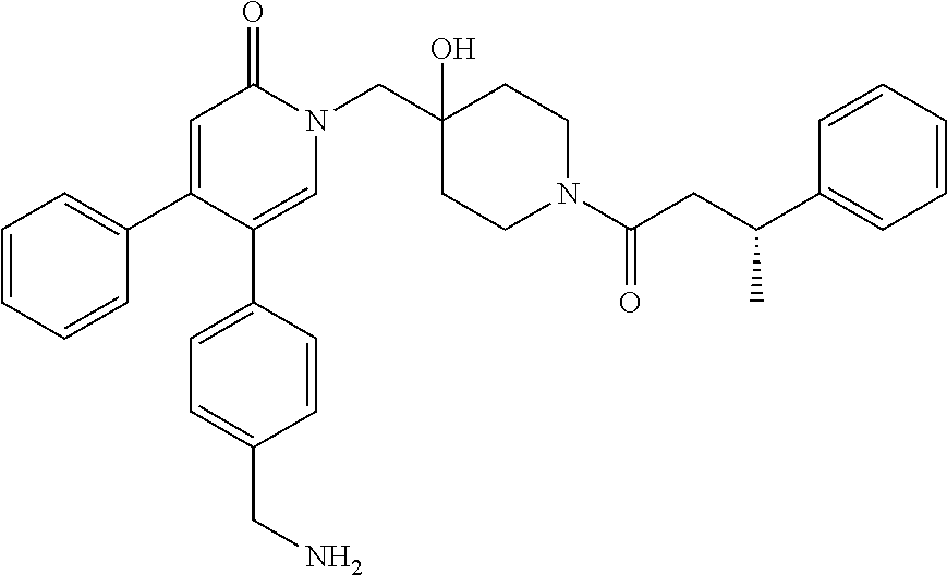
N1(CC2(O)CCN(C(=O)CC(C3=CC=CC=C3)C)CC2)C(=O)C=C(C2=CC=CC=C2)C(C2=CC=C(CN)C=C2)=C1
